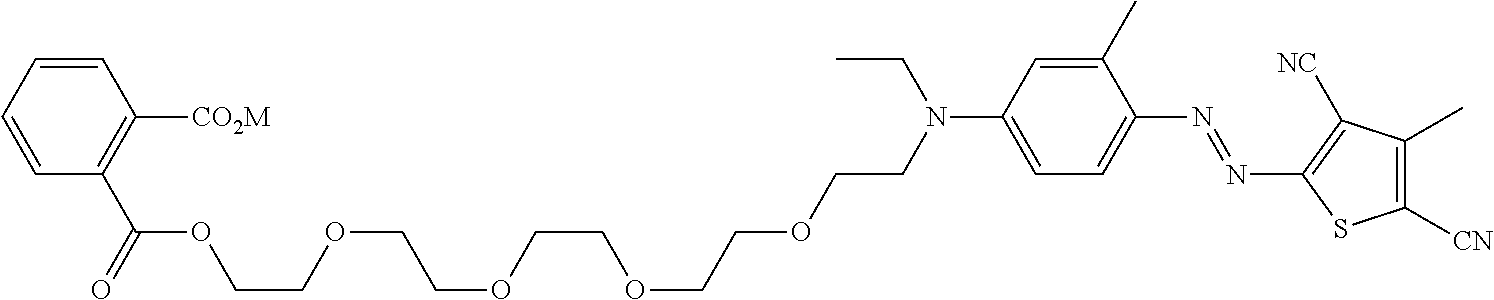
C1(C)=CC(N(CCOCCOCCOCCOCCOC(C2=C([CO2M])C=CC=C2)=O)CC)=CC=C1N=NC1=C([NC])C(C)=C([CN])S1
